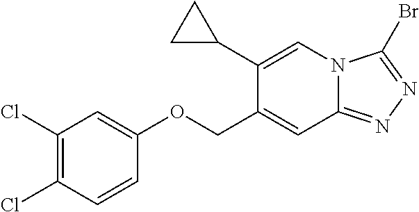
C1(COC2=CC(Cl)=C(Cl)C=C2)=CC2=NN=C(Br)N2C=C1C1CC1
